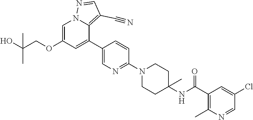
C1=C(OCC(O)(C)C)C=C(C2=CN=C(N3CCC(NC(C4=C(C)N=CC(Cl)=C4)=O)(C)CC3)C=C2)C2=C(C#N)C=NN12
